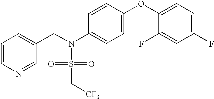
C1=CN=CC(CN(S(=O)(=O)C[CF3])C2=CC=C(OC3=CC=C(F)C=C3F)C=C2)=C1
